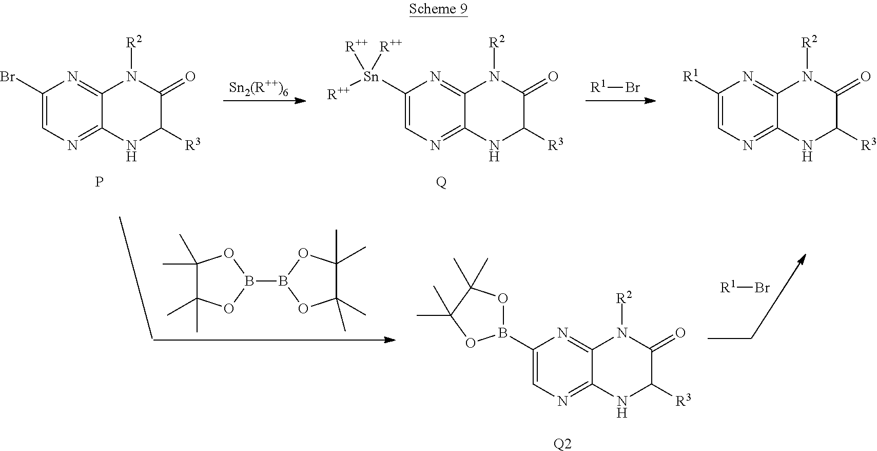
C1(Br)=CN=C2C(=N1)N([R2])C(=O)C([R3])N2.P.C1([Sn]([R++])([R++])[R++])=CN=C2C(=N1)N([R2])C(=O)C([R3])N2.[Q].[R1]Br.C1([R1])=CN=C2C(=N1)N([R2])C(=O)C([R3])N2.C1(B2OC(C)(C)C(C)(C)O2)=CN=C2C(=N1)N([R2])C(=O)C([R3])N2.C1(C)(C)C(C)(C)OB(B2OC(C)(C)C(C)(C)O2)O1.[R1]Br.[Q2]
